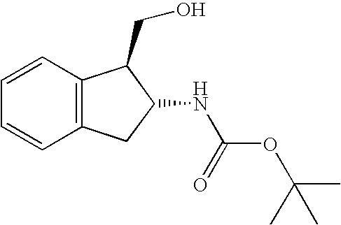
C12=C(C=CC=C1)C(CO)C(NC(OC(C)(C)C)=O)C2
